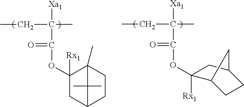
[Xa1]C(CC)(C)C(=O)OC1([Rx1])CC2CCC1(C)C2(C)C.[Xa1]C(CC)(C)C(=O)OC1([Rx1])C2CCC(C1)C2
